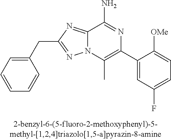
C1(CC2=NN3C(=N2)C(N)=NC(C2=CC(F)=CC=C2[OMe])=C3C)=CC=CC=C1
